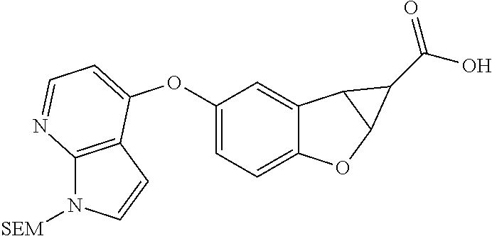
C12=CC=C(OC3=CC=NC4=C3C=CN4[SEM])C=C1C1C(O2)C1C(=O)O
